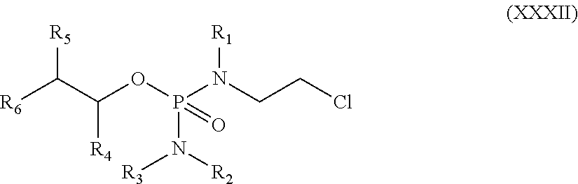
[R5]C(C(OP(N([R2])[R3])(=O)N(CCCl)[R1])[R4])[R6]
